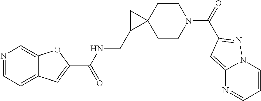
N1=CC=C2C(=C1)OC(C(NCC1C3(C1)CCN(C(=O)C1=NN4C=CC=NC4=C1)CC3)=O)=C2
